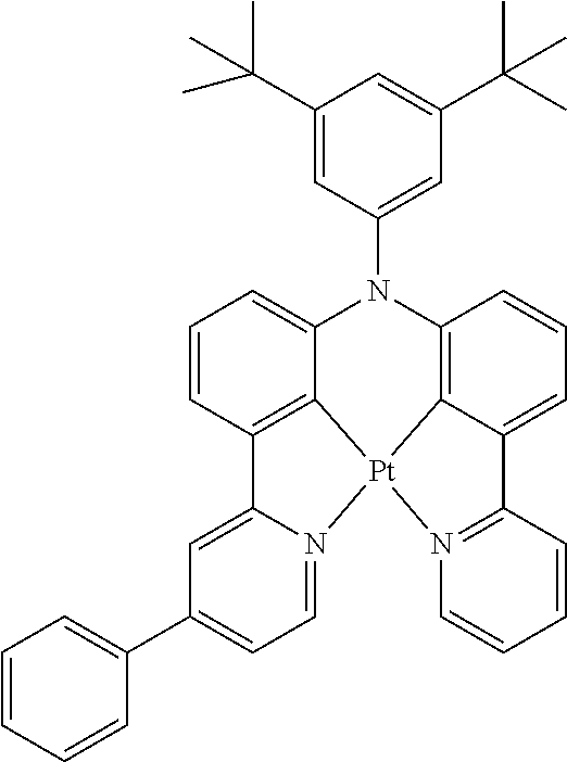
N1(C2=CC(C(C)(C)C)=CC(C(C)(C)C)=C2)C2=C3C(=CC=C2)C2=N([Pt]34C3=C(C=CC=C13)C1=CC(C3=CC=CC=C3)=CC=N14)C=CC=C2
